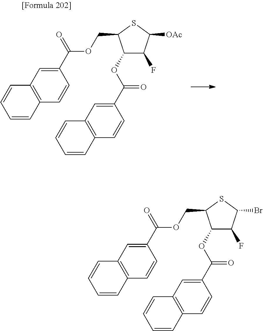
C1(C(=O)OCC2C(OC(C3=CC4=C(C=C3)C=CC=C4)=O)C(F)C([OAc])S2)=CC2=C(C=C1)C=CC=C2.C1(C(=O)OCC2C(OC(C3=CC4=C(C=C3)C=CC=C4)=O)C(F)C(Br)S2)=CC2=C(C=C1)C=CC=C2
